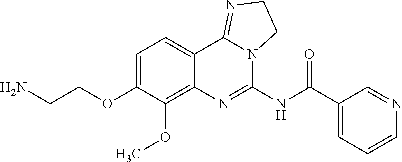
NCCOC1=CC=C2C(=C1OC)N=C(NC(C1=CC=CN=C1)=O)N1C2=NCC1
